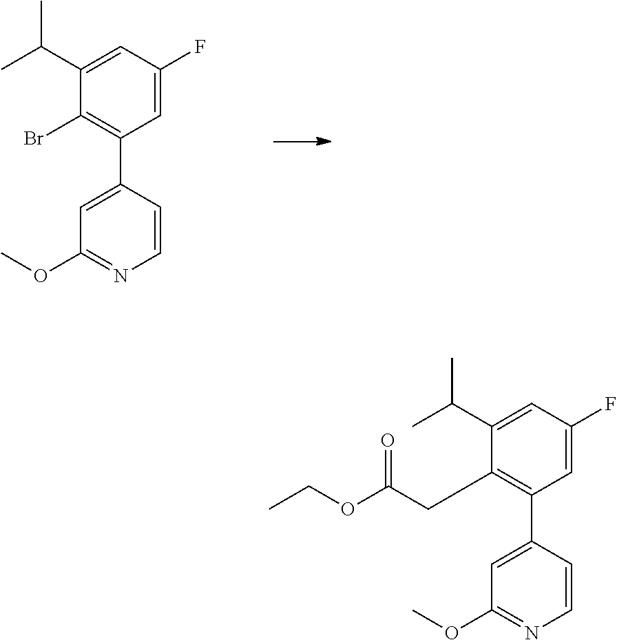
C1(Br)=C(C2=CC(OC)=NC=C2)C=C(F)C=C1C(C)C.C1(CC(OCC)=O)=C(C2=CC(OC)=NC=C2)C=C(F)C=C1C(C)C
